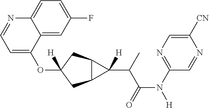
O(C1([H])CC2C(C1)C2(C(C(N([H])C1=NC=C([CN])N=C1)=O)C)[H])C1=CC=NC2=CC=C(F)C=C12
